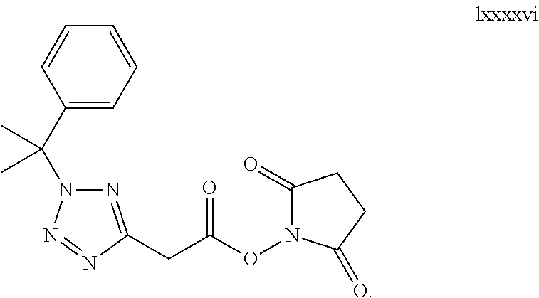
C1(C(N2N=C(CC(ON3C(=O)CCC3=O)=O)N=N2)(C)C)=CC=CC=C1
